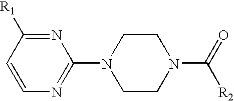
C1=CN=C(N2CCN(C(=O)[R2])CC2)N=C1[R1]
